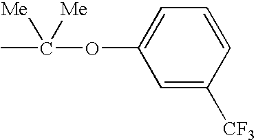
C1=C([CF3])C=CC=C1OC(C)([Me])[Me]
